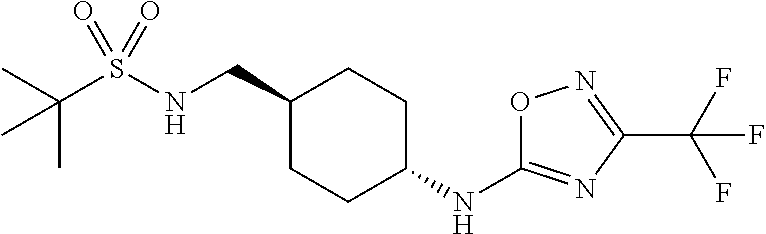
C(S(NCC1CCC(NC2=NC(C(F)(F)F)=NO2)CC1)(=O)=O)(C)(C)C
